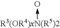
[R3(OR4)xN(R5)2]->O
